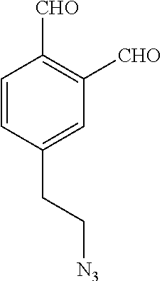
C1=CC(CC[N3])=CC([CHO])=C1[CHO]
